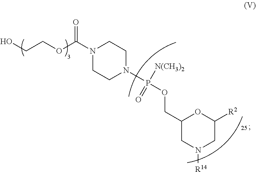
N1([R14])CC([R2])OC(COP([N(CH3)2])(=O)N2CCN(C(=O)OCCO)CC2)C1
